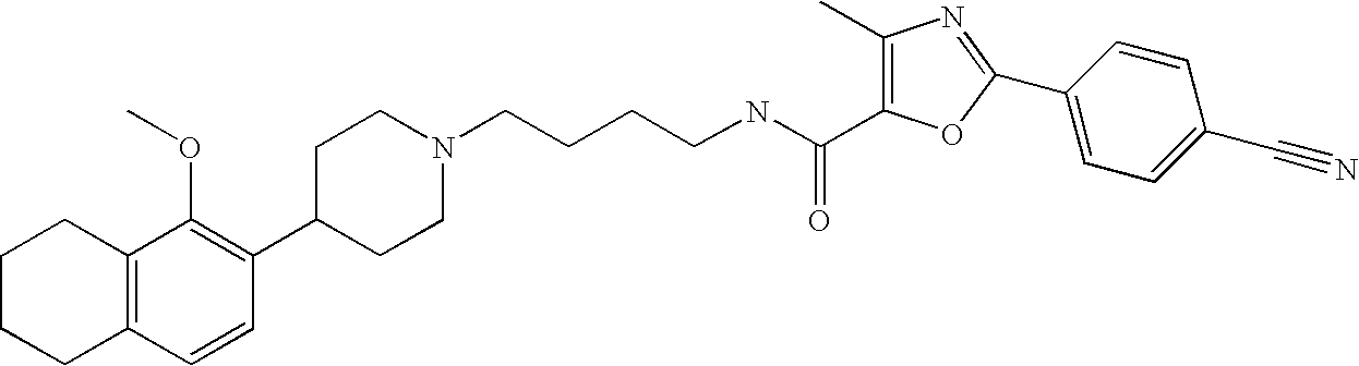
C1(C2=C(OC)C3=C(C=C2)CCCC3)CCN(CCCCNC(=O)C2=C(C)N=C(C3=CC=C(C#N)C=C3)O2)CC1
